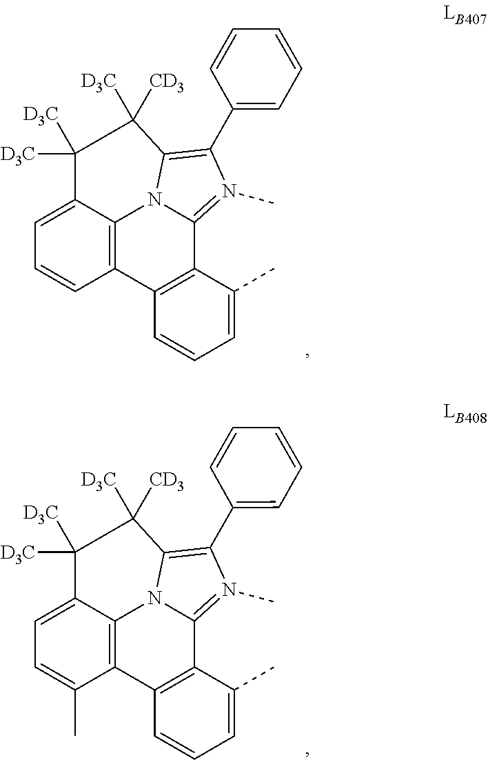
C12=C(C(C)=CC=C1)C1=N(C)C(C3=CC=CC=C3)=C3N1C1=C2C=CC=C1C([D3C])([D3C])C3([D3C])[CD3].C12=C(C(C)=CC=C1)C1=N(C)C(C3=CC=CC=C3)=C3N1C1=C2C(C)=CC=C1C([D3C])([D3C])C3([D3C])[CD3]
